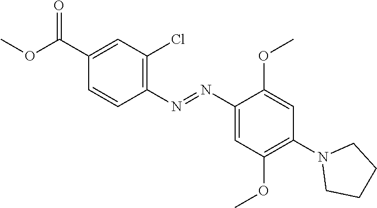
C1(N=NC2=CC(OC)=C(N3CCCC3)C=C2OC)=C(Cl)C=C(C(OC)=O)C=C1
